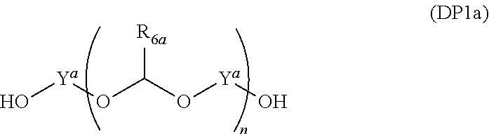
O[Ya]OC(O[Ya]O)[R6a]
